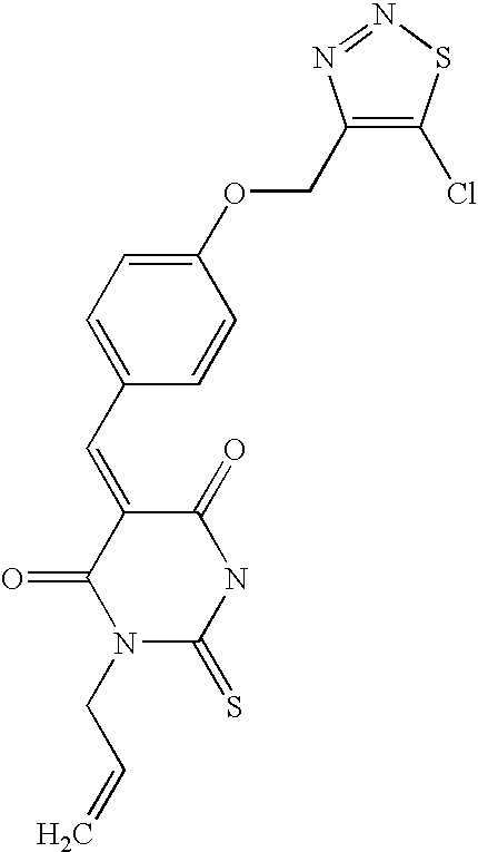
C1(=CC2=CC=C(OCC3=C(Cl)SN=N3)C=C2)C(=O)N(CC=C)C(=S)NC1=O
